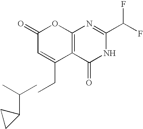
C1(=O)C=C(CC)C2=C(O1)N=C(C(F)F)NC2=O.C(C1CC1)(C)C
